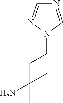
N1=CN(CCC(N)(C)C)N=C1
